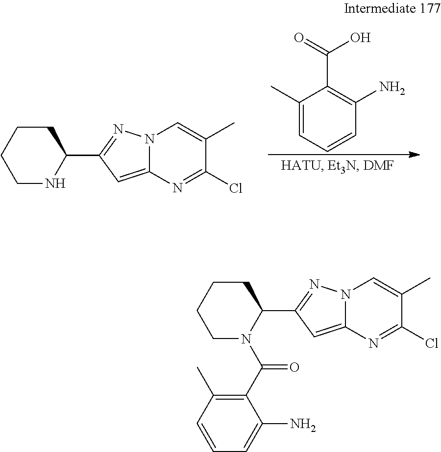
C1(C)=CC=CC(N)=C1C(=O)O.C1NC(C2=NN3C(=C2)N=C(Cl)C(C)=C3)CCC1.C1N(C(C2=C(C)C=CC=C2N)=O)C(C2=NN3C(=C2)N=C(Cl)C(C)=C3)CCC1
